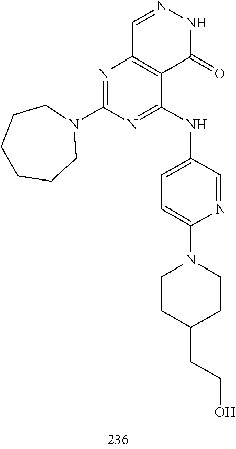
C1=NNC(=O)C2=C1N=C(N1CCCCCC1)N=C2NC1=CC=C(N2CCC(CCO)CC2)N=C1
